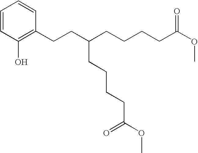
C(C(CCCCC(OC)=O)CCCCC(OC)=O)CC1=C(O)C=CC=C1
